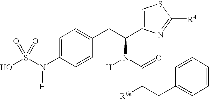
C1=C(N(S(O)(=O)=O)[H])C=CC(CC(N(C(=O)C(CC2=CC=CC=C2)[R6a])[H])C2=CSC([R4])=N2)=C1
